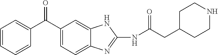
C1=CC=CC(C(C2=CC=C3C(=C2)NC(NC(=O)CC2CCNCC2)=N3)=O)=C1
